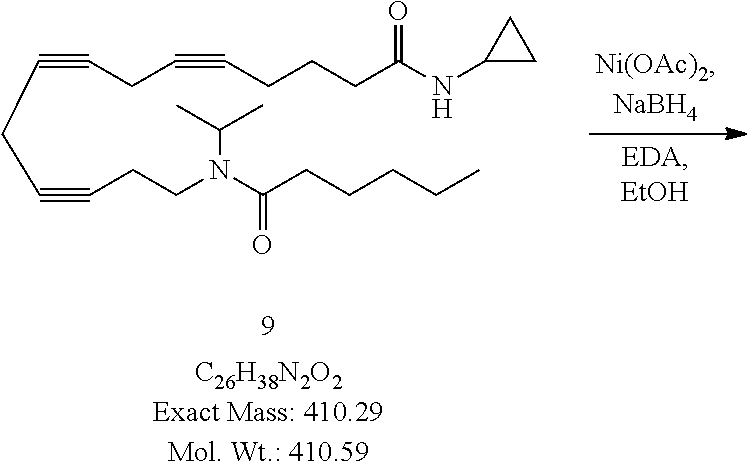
C1(NC(CCCC#CCC#CCC#CCCN(C(CCCCC)=O)C(C)C)=O)CC1
